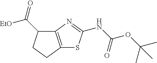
C12=C(N=C(NC(OC(C)(C)C)=O)S1)C(C(=O)[EtO])CC2
